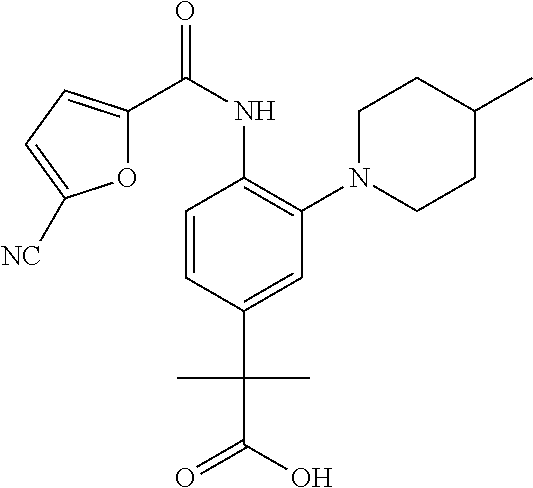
C1=CC(C(C(O)=O)(C)C)=CC(N2CCC(C)CC2)=C1NC(C1=CC=C([NC])O1)=O
